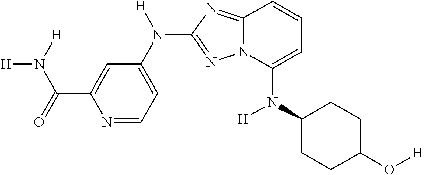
N(C1=CC=CC2=NC(N(C3=CC=NC(C(=O)N([H])[H])=C3)[H])=NN12)(C1CCC(O[H])CC1)[H]
